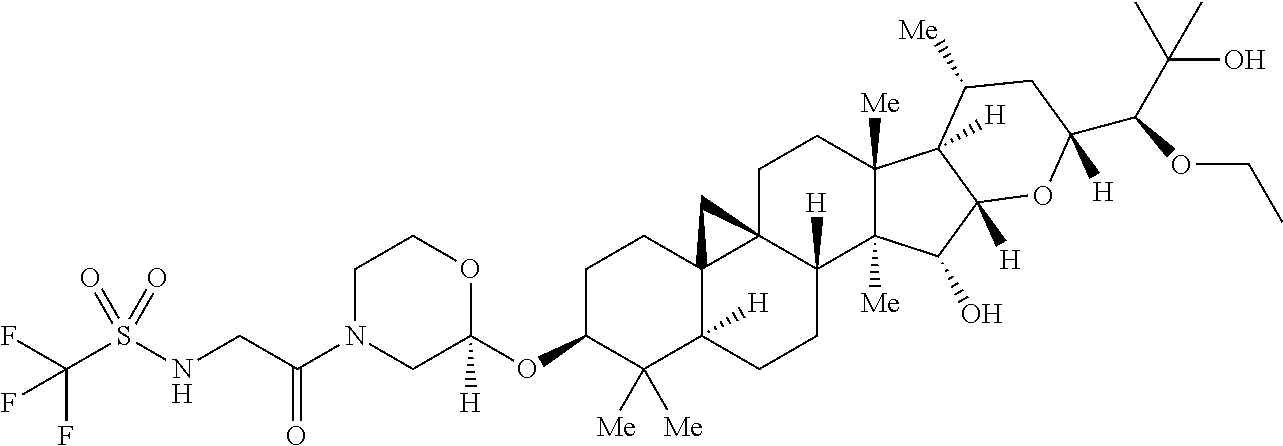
C1C(OC2([H])OCCN(C(CNS(C(F)(F)F)(=O)=O)=O)C2)C([Me])([Me])C2([H])C3(C1)C1(CCC4([Me])C([Me])(C(O)C5([H])C4([H])C([Me])CC(C(C(C)(O)C)OCC)([H])O5)C1([H])CC2)C3
